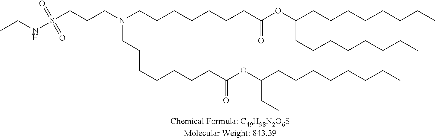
O(C(CC)CCCCCCCC)C(CCCCCCCN(CCCCCCCC(=O)OC(CCCCCCCC)CCCCCCCC)CCCS(=O)(=O)NCC)=O
